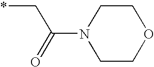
*CC(N1CCOCC1)=O
